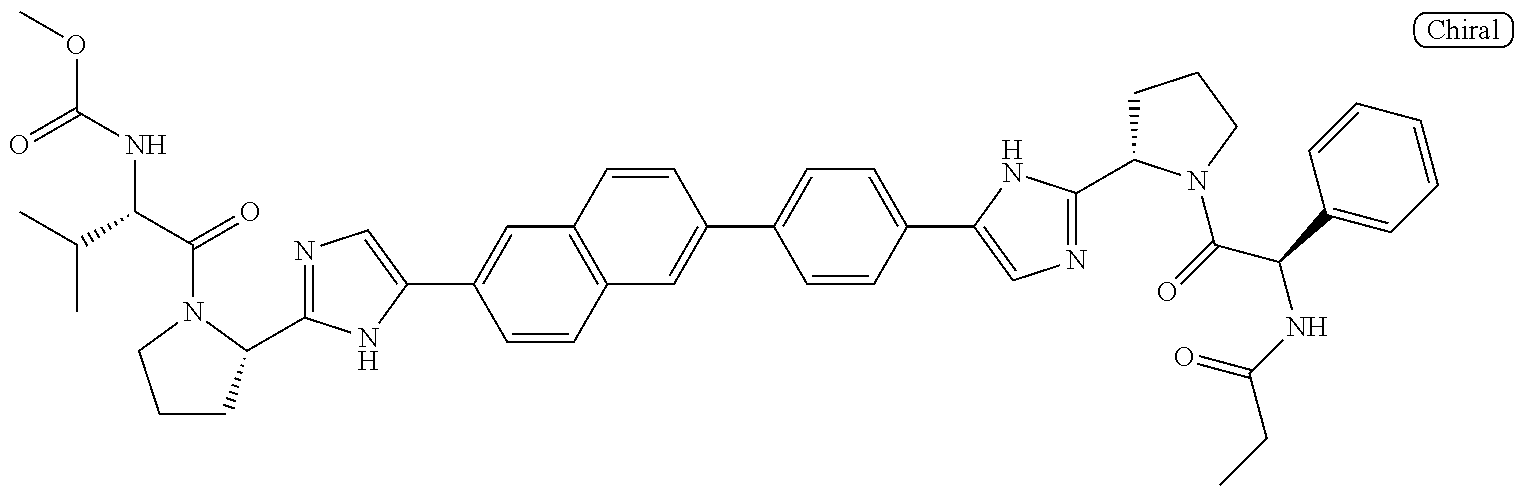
COC(=O)NC(C(C)C)C(=O)N1C(C2=NC=C(C3=CC4=C(C=C3)C=C(C3=CC=C(C5=CN=C(C6CCCN6C(C(NC(=O)CC)C6=CC=CC=C6)=O)N5)C=C3)C=C4)N2)CCC1
